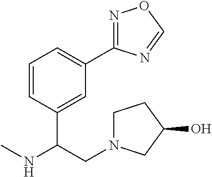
C1=CC(C(NC)CN2CCC(O)C2)=CC(C2=NOC=N2)=C1
